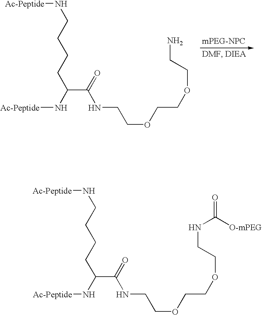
C(CCCC(N[Ac-Peptide])C(=O)NCCOCCOCCNC([O-mPEG])=O)N[Ac-Peptide].C(CCCC(N[Ac-Peptide])C(=O)NCCOCCOCCN)N[Ac-Peptide]
